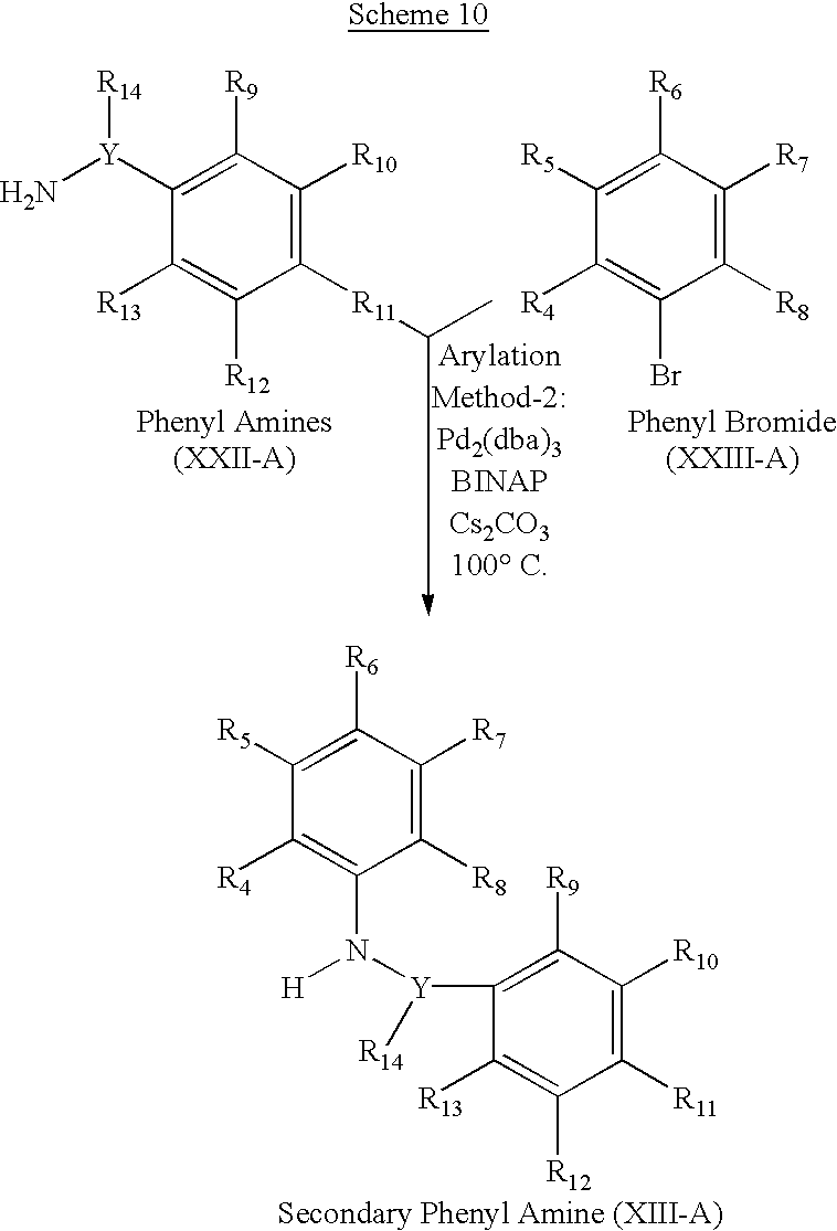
C1([R13])=C([R12])C([R11]CC)=C([R10])C([R9])=C1[Y](N)[R14].C1([R4])=C(Br)C([R8])=C([R7])C([R6])=C1[R5].C1([R4])=C(N([H])[Y](C2=C([R9])C([R10])=C([R11])C([R12])=C2[R13])[R14])C([R8])=C([R7])C([R6])=C1[R5]
